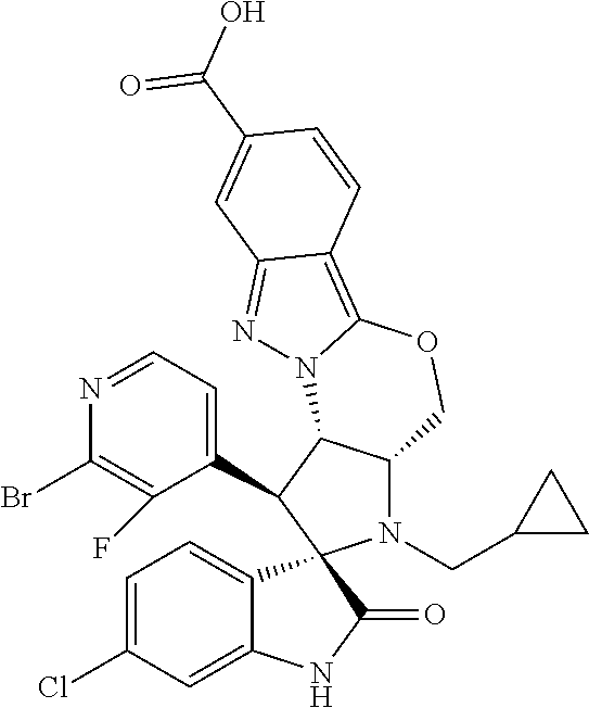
N1=CC=C(C2C3C(N(CC4CC4)C24C2=CC=C(Cl)C=C2NC4=O)COC2=C4C(=NN32)C=C(C(O)=O)C=C4)C(F)=C1Br
